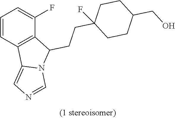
C1=CC2=C(C(F)=C1)C(CCC1(F)CCC(CO)CC1)N1C2=CN=C1
